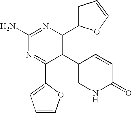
C1(N)=NC(C2=CC=CO2)=C(C2=CNC(=O)C=C2)C(C2=CC=CO2)=N1
